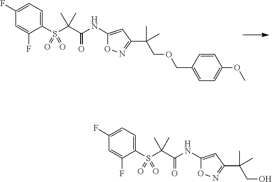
C1(F)=CC=C(S(C(C(NC2=CC(C(COCC3=CC=C(OC)C=C3)(C)C)=NO2)=O)(C)C)(=O)=O)C(F)=C1.C1(F)=CC=C(S(C(C(NC2=CC(C(CO)(C)C)=NO2)=O)(C)C)(=O)=O)C(F)=C1
